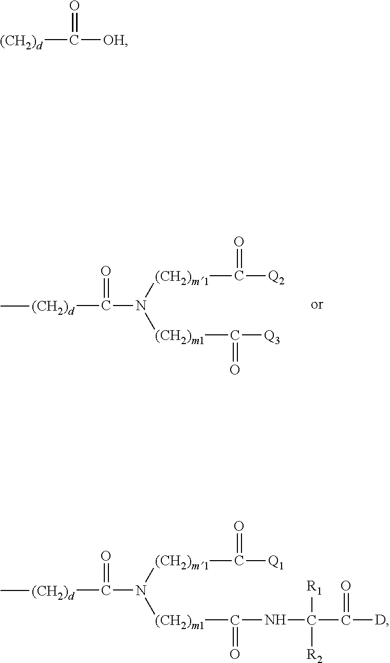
[(CH2)d](C(=O)N([(CH2)m1]C(=O)[Q2])[(CH2)m1]C(=O)[Q3])C.[(CH2)d]C(=O)[OH].[(CH2)d](C(=O)N([(CH2)m1]C(=O)[Q1])[(CH2)m1]C(=O)NC(C(=O)[D])([R1])[R2])C
